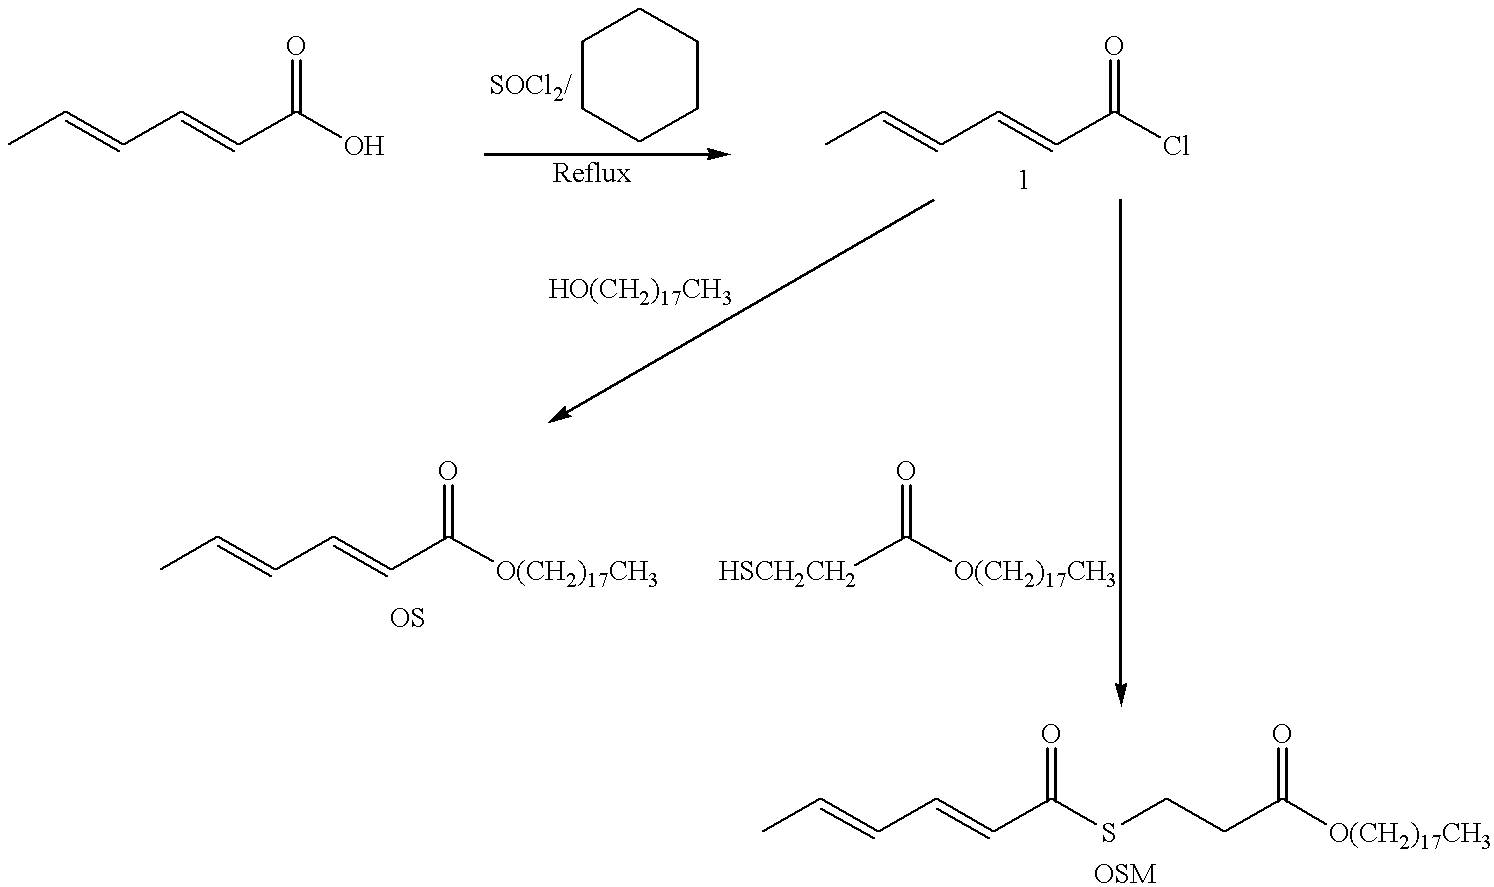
CC=CC=CC(O)=O.C1CCCCC1.CC=CC=CC(Cl)=O.[HSCH2CH2]C([O(CH2)17CH3])=O.CC=CC=CC([O(CH2)17CH3])=O.C(C(SCCC([O(CH2)17CH3])=O)=O)=CC=CC
